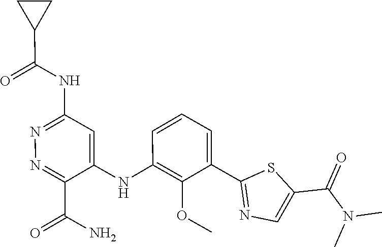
C1=C(C2=NC=C(C(N(C)C)=O)S2)C(OC)=C(NC2=CC(NC(C3CC3)=O)=NN=C2C(N)=O)C=C1
